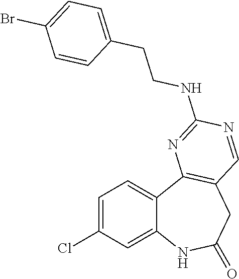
C1=C(Cl)C=C2C(=C1)C1=C(CC(=O)N2)C=NC(NCCC2=CC=C(Br)C=C2)=N1
